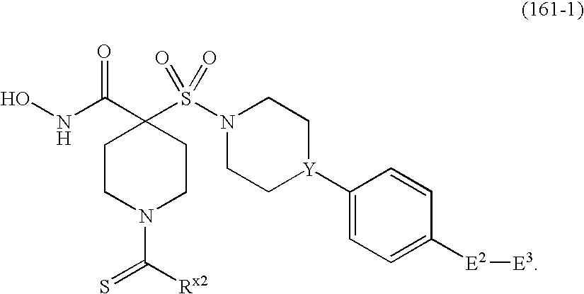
ONC(C1(S(N2CC[Y](C3=CC=C([E2][E3])C=C3)CC2)(=O)=O)CCN(C(=S)[Rx2])CC1)=O
